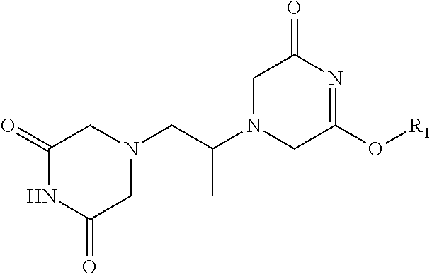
C1(=O)NC(=O)CN(CC(N2CC(O[R1])=NC(=O)C2)C)C1
